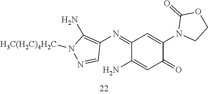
C1(N=C2C(N)=CC(=O)C(N3CCOC3=O)=C2)=C(N)N([H3C(H2C)4H2C])N=C1
